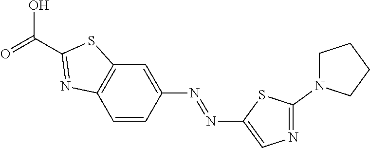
C1=CC(N=NC2=CN=C(N3CCCC3)S2)=CC2=C1N=C(C(=O)O)S2
